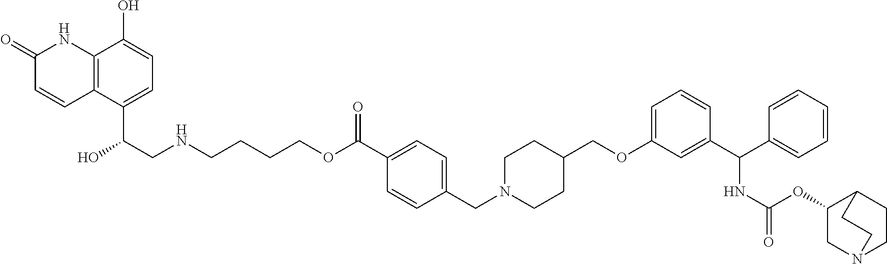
C1(=O)C=CC2=C(N1)C(O)=CC=C2C(CNCCCCOC(C1=CC=C(CN2CCC(COC3=CC=CC(C(C4=CC=CC=C4)NC(=O)OC4CN5CCC4CC5)=C3)CC2)C=C1)=O)O
